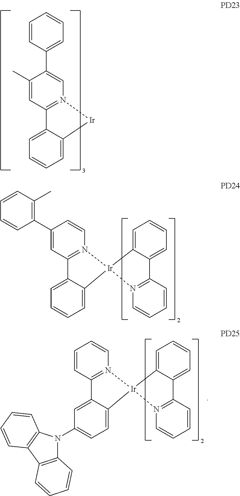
C1(C)=CC2=N(C=C1C1=CC=CC=C1)[Ir]C1=CC=CC=C21.C1(C2=C(C)C=CC=C2)=CC2=N(C=C1)[Ir]1(C3=CC=CC=C23)C2=CC=CC=C2C2=N1C=CC=C2.C1=CC2=N(C=C1)[Ir]1(C3=CC=C(N4C5=C(C6=C4C=CC=C6)C=CC=C5)C=C23)C2=CC=CC=C2C2=N1C=CC=C2
